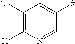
C1(Cl)=C(Cl)N=CC([#])=C1
